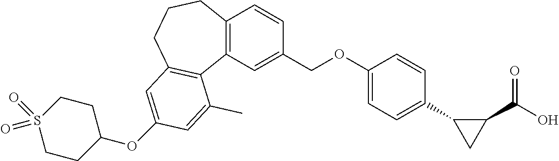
C1(OC2=CC3=C(C4=C(C=CC(COC5=CC=C(C6CC6C(=O)O)C=C5)=C4)CCC3)C(C)=C2)CCS(=O)(=O)CC1
